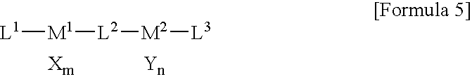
[L1][M1][L2][M2][L3]
